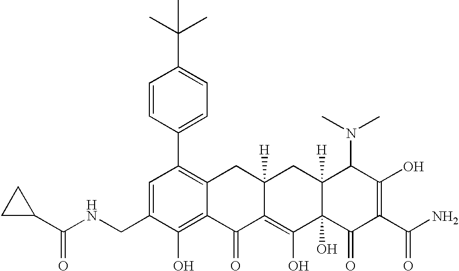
C1(CNC(C2CC2)=O)=CC(C2=CC=C(C(C)(C)C)C=C2)=C2C(=C1O)C(=O)C1=C(O)C3(O)C([H])(CC1([H])C2)C(N(C)C)C(O)=C(C(N)=O)C3=O
